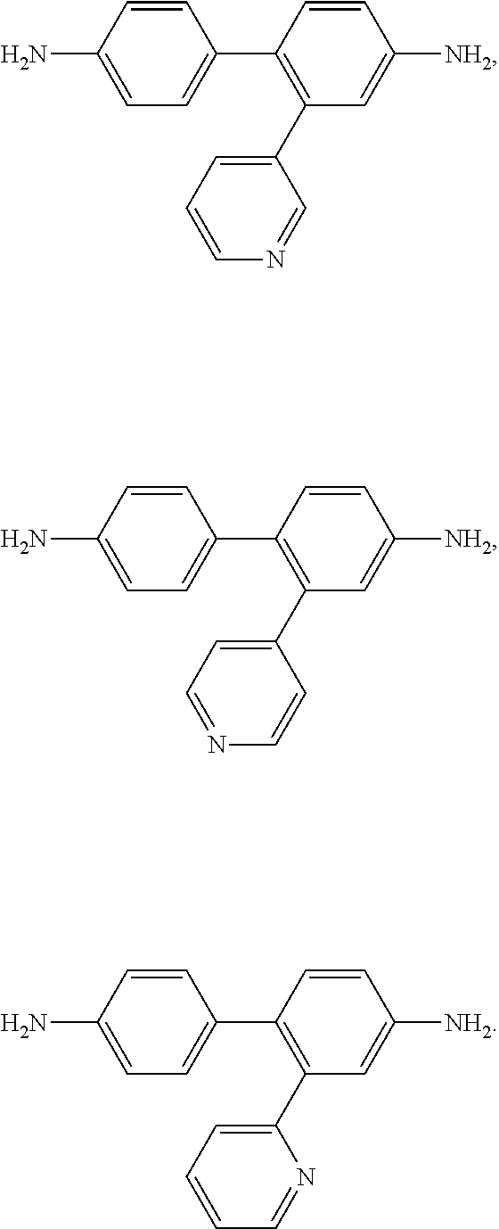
NC1=CC=C(C2=C(C3=CC=CN=C3)C=C([NH2])C=C2)C=C1.NC1=CC=C(C2=C(C3=CC=NC=C3)C=C([NH2])C=C2)C=C1.NC1=CC=C(C2=C(C3=CC=CC=N3)C=C([NH2])C=C2)C=C1
